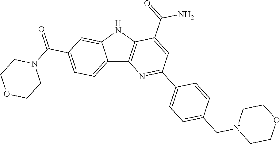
C12=CC=C(C(=O)N3CCOCC3)C=C1NC1=C2N=C(C2=CC=C(CN3CCOCC3)C=C2)C=C1C(=O)N
